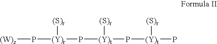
P([(W)z])[(Y)r](P[(Y)t](P[(Y)t](P)[(S)r])[(S)r])[(S)r]
